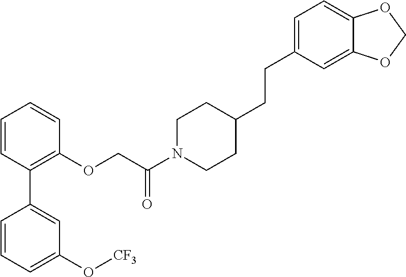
C1=CC=C(O[CF3])C=C1C1=C(OCC(N2CCC(CCC3=CC=C4C(=C3)OCO4)CC2)=O)C=CC=C1
